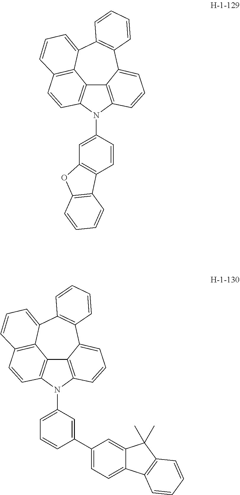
C12=C3N(C4=CC5=C(C=C4)C4=C(O5)C=CC=C4)C4=C1C(=CC=C4)C1=C(C4=CC=CC(=C24)C=C3)C=CC=C1.C12=C3N(C4=CC=CC(C5=CC=C6C(=C5)C(C)(C)C5=C6C=CC=C5)=C4)C4=C1C(=CC=C4)C1=C(C4=CC=CC(=C24)C=C3)C=CC=C1
